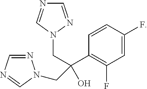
C1=NN(CC(C2=C(F)C=C(F)C=C2)(O)CN2N=CN=C2)C=N1
